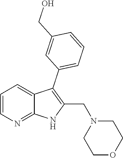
C1=CN=C2C(=C1)C(C1=CC=CC(CO)=C1)=C(CN1CCOCC1)N2
